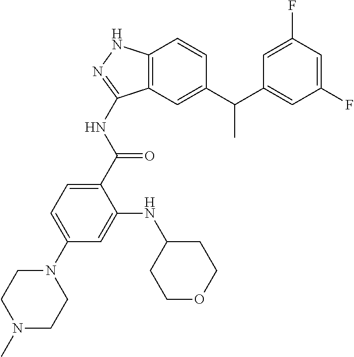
C(NC1=NNC2=C1C=C(C(C1=CC(F)=CC(F)=C1)C)C=C2)(C1=CC=C(N2CCN(C)CC2)C=C1NC1CCOCC1)=O
